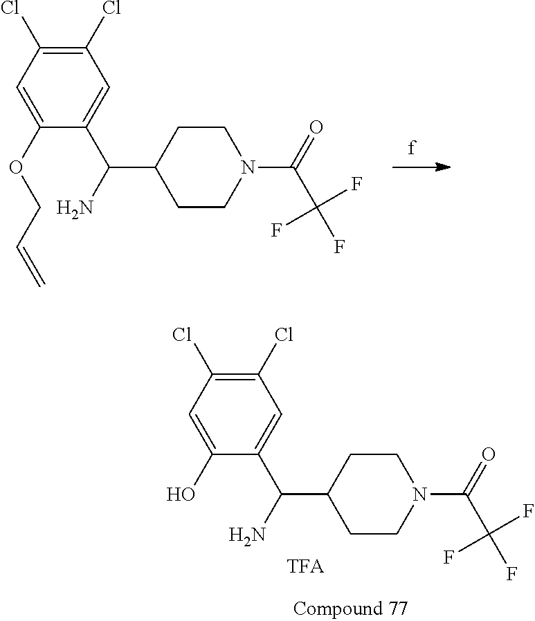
C1(Cl)=C(Cl)C=C(OCC=C)C(C(N)C2CCN(C(=O)C(F)(F)F)CC2)=C1.C1(Cl)=C(Cl)C=C(O)C(C(N)C2CCN(C(=O)C(F)(F)F)CC2)=C1
